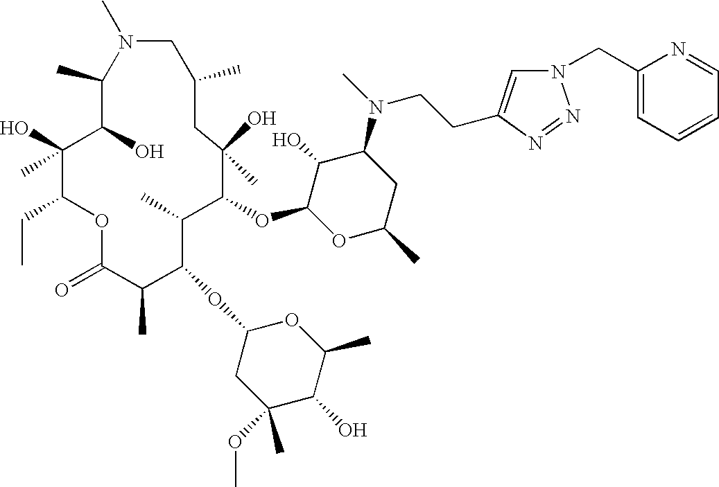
C1(C)C(O)C(O)(C)C(CC)OC(=O)C(C)C(OC2CC(C)(OC)C(O)C(C)O2)C(C)C(OC2OC(C)CC(N(C)CCC3=CN(CC4=CC=CC=N4)N=N3)C2O)C(O)(C)CC(C)CN1C
